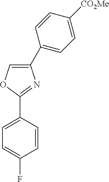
C1=C(C2=CC=C([CO2Me])C=C2)N=C(C2=CC=C(F)C=C2)O1
